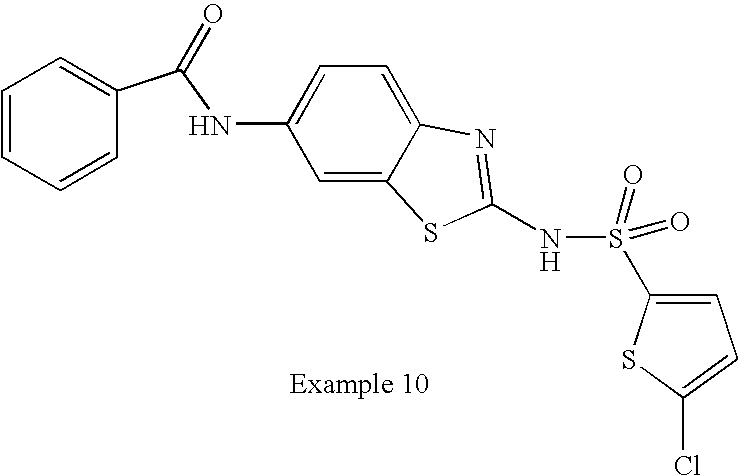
C1=CC=CC(C(NC2=CC=C3C(=C2)SC(NS(=O)(=O)C2=CC=C(Cl)S2)=N3)=O)=C1
